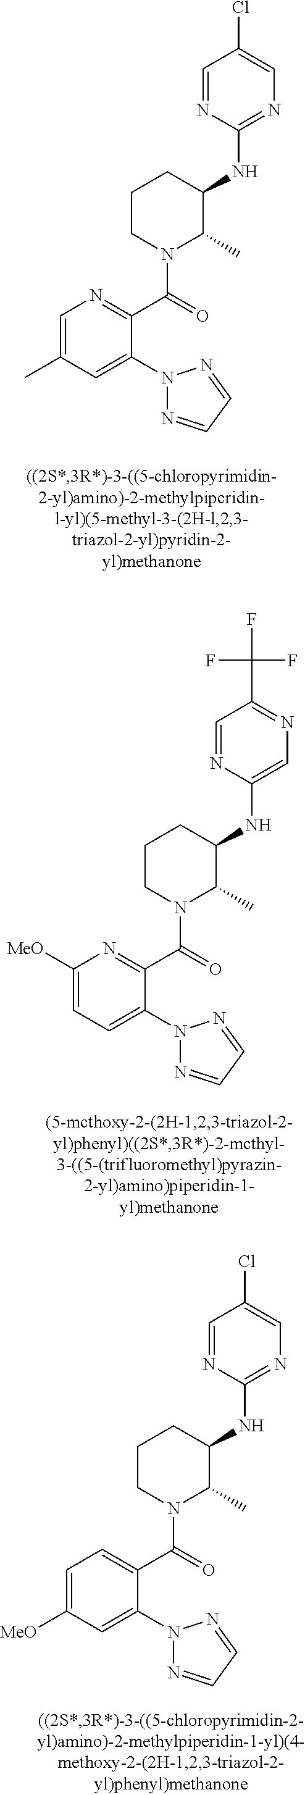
C1=NC(NC2CCCN(C(=O)C3=NC=C(C)C=C3N3N=CC=N3)C2C)=NC=C1Cl.C1=NC(NC2CCCN(C(=O)C3=NC([MeO])=CC=C3N3N=CC=N3)C2C)=CN=C1C(F)(F)F.C1=NC(NC2CCCN(C(C3=CC=C([MeO])C=C3N3N=CC=N3)=O)C2C)=NC=C1Cl
